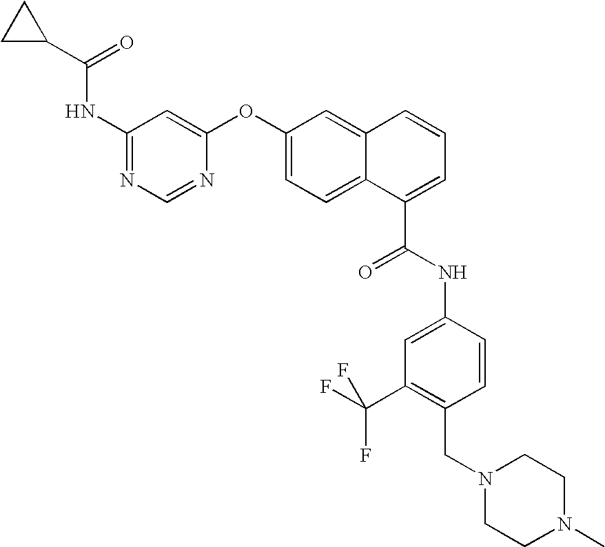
C(=O)(C1CC1)NC1=NC=NC(OC2=CC=C3C(=C2)C=CC=C3C(NC2=CC(C(F)(F)F)=C(CN3CCN(C)CC3)C=C2)=O)=C1
